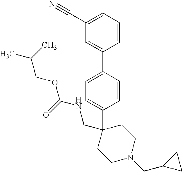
C(OC(NCC1(C2=CC=C(C3=CC(C#N)=CC=C3)C=C2)CCN(CC2CC2)CC1)=O)C(C)C
